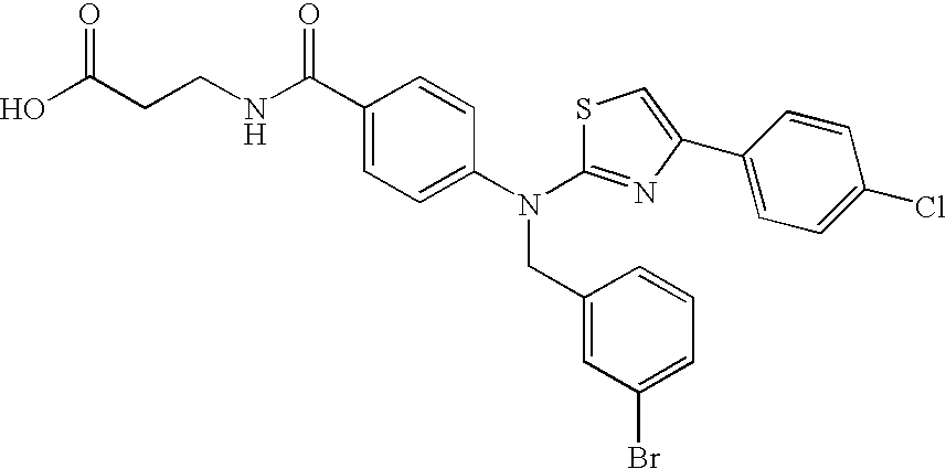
N(C1=CC=C(C(NCCC(O)=O)=O)C=C1)(CC1=CC(Br)=CC=C1)C1=NC(C2=CC=C(Cl)C=C2)=CS1
